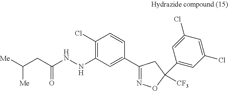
C1(Cl)=C(NNC(CC([Me])[Me])=O)C=C(C2=NOC([CF3])(C3=CC(Cl)=CC(Cl)=C3)C2)C=C1
